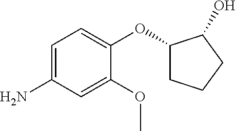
C1=C(N)C=C(OC)C(OC2CCCC2O)=C1
